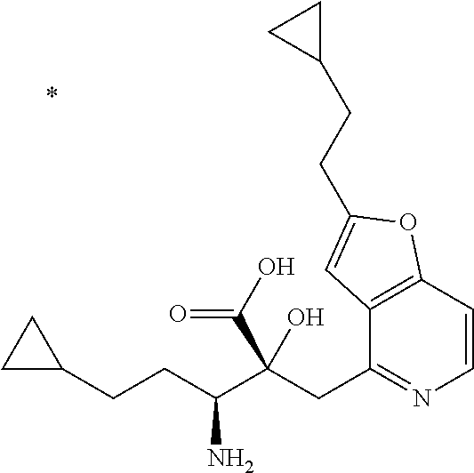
C12=C(C=CN=C1CC(C(CCC1CC1)N)(O)C(O)=O)OC(CCC1CC1)=C2
